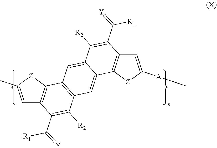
C1=C([A]C)[Z]C2=C1C(C(=[Y])[R1])=C([R2])C1=CC3=C(C=C21)C([R2])=C(C(=[Y])[R1])C1=C3[Z]C(C)=C1
